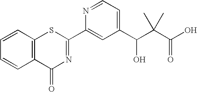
C1=CC2=C(C=C1)C(=O)N=C(C1=CC(C(C(C(O)=O)(C)C)O)=CC=N1)S2
